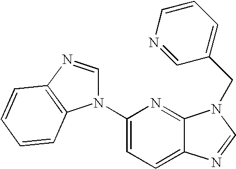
C12=CC=C(N3C=NC4=C3C=CC=C4)N=C1N(CC1=CC=CN=C1)C=N2
